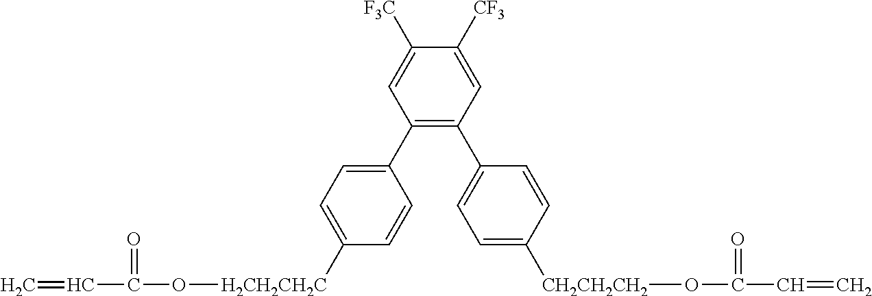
C1(C2=CC=C([H2CH2CH2C]OC(C=C)=O)C=C2)=C(C2=CC=C([CH2CH2CH2]OC(C=C)=O)C=C2)C=C([CF3])C([F3C])=C1
